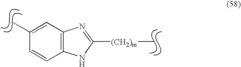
C[(CH2)m]C1=NC2=C(N1)C=CC(C)=C2
